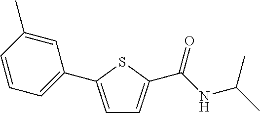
C1=C(C2=CC=CC(C)=C2)SC(C(NC(C)C)=O)=C1
